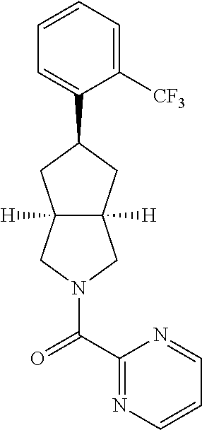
C1=CC=C([CF3])C(C2CC3([H])C([H])(CN(C(C4=NC=CC=N4)=O)C3)C2)=C1
